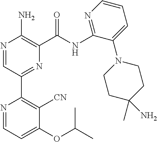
N1=CC(C2=C([CN])C(OC(C)C)=CC=N2)=NC(C(NC2=NC=CC=C2N2CCC(C)(N)CC2)=O)=C1N
